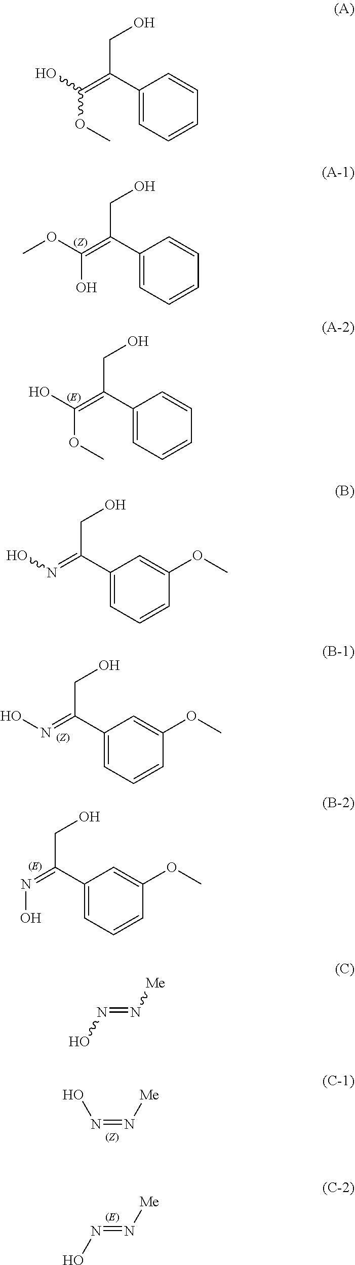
C1(C(=C(OC)O)CO)=CC=CC=C1.C1(C(=C(O)OC)CO)=CC=CC=C1.C1(C(=NO)CO)=CC=CC(OC)=C1.C1(C(=NO)CO)=CC=CC(OC)=C1.C1(C(=NO)CO)=CC=CC(OC)=C1.N(=N[Me])O.ON=N[Me].C1(C(=C(O)OC)CO)=CC=CC=C1.ON=N[Me]
